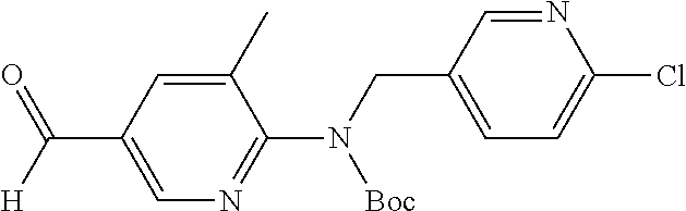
C(C1=CN=C(N(CC2=CC=C(Cl)N=C2)[Boc])C(C)=C1)([H])=O
